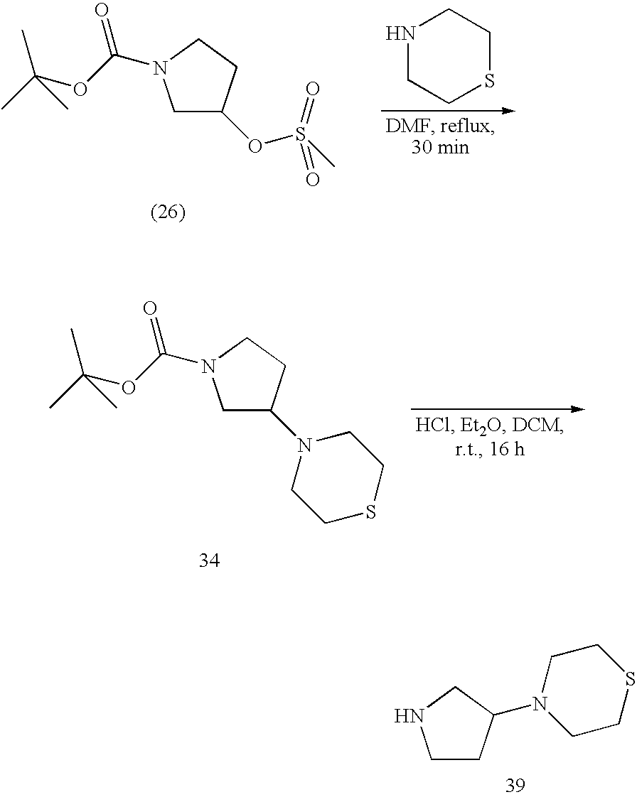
C1CC(N2CCSCC2)CN1.S(OC1CN(C(OC(C)(C)C)=O)CC1)(C)(=O)=O.N1CCSCC1.C1C(N2CCSCC2)CCN1C(OC(C)(C)C)=O
